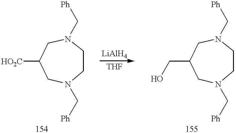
C1CN(C[Ph])CC([HO2C])CN1C[Ph].C1CN(C[Ph])CC(CO)CN1C[Ph]
